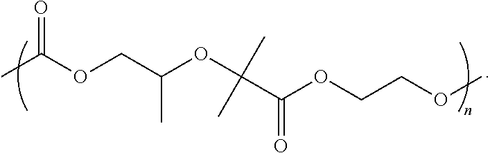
CC(OCC(OC(C(OCCOC)=O)(C)C)C)=O
